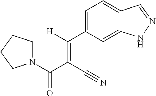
C1=C2C(=CC(C([H])=C(C#N)C(N3CCCC3)=O)=C1)NN=C2
